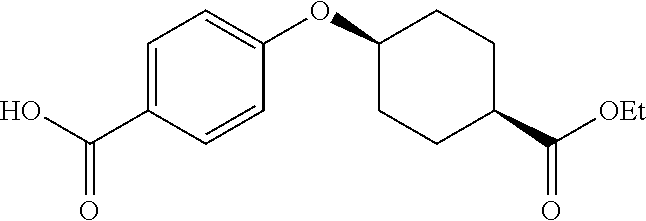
OC(C1=CC=C(OC2CCC(C([OEt])=O)CC2)C=C1)=O
